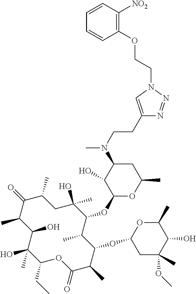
C1(CC)C(C)(O)C(O)C(C)C(=O)C(C)CC(O)(C)C(OC2OC(C)CC(N(C)CCC3=CN(CCOC4=C([NO2])C=CC=C4)N=N3)C2O)C(C)C(OC2CC(C)(OC)C(O)C(C)O2)C(C)C(=O)O1
